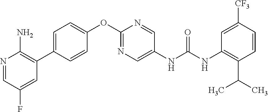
C1(OC2=NC=C(NC(NC3=C(C(C)C)C=CC([CF3])=C3)=O)C=N2)=CC=C(C2=C(N)N=CC(F)=C2)C=C1
